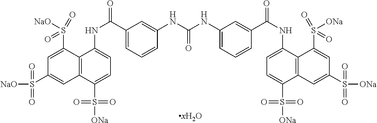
C12=C(C(S([ONa])(=O)=O)=CC=C1NC(=O)C1=CC=CC(NC(NC3=CC=CC(C(NC4=CC=C(S([ONa])(=O)=O)C5=C4C(S(=O)([ONa])=O)=CC(S(=O)(=O)[ONa])=C5)=O)=C3)=O)=C1)C=C(S(=O)(=O)[NaO])C=C2S([NaO])(=O)=O
